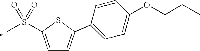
C1=C(S(=O)(=O)C)SC(C2=CC=C(OCCC)C=C2)=C1
